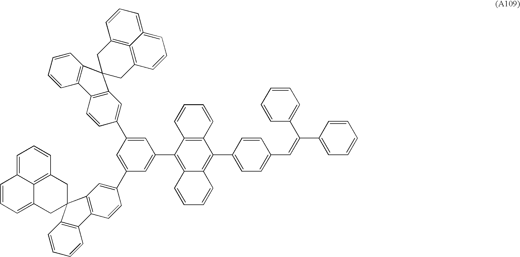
C1=C(C2=CC3=C(C=C2)C2=C(C=CC=C2)C32CC3=CC=CC4=CC=CC(=C43)C2)C=C(C2=C3C(=C(C4=CC=C(C=C(C5=CC=CC=C5)C5=CC=CC=C5)C=C4)C4=C2C=CC=C4)C=CC=C3)C=C1C1=CC2=C(C3=C(C=CC=C3)C23CC2=C4=C(C=CC=C4=CC=C2)C3)C=C1
